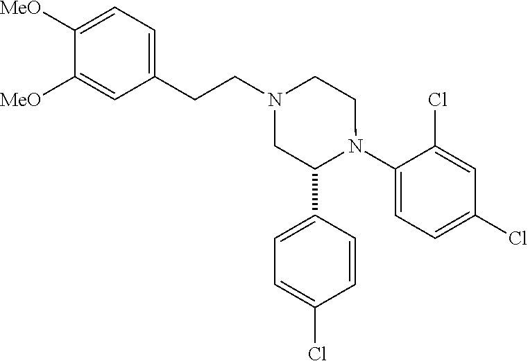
C1(C2=CC=C(Cl)C=C2)N(C2=CC=C(Cl)C=C2Cl)CCN(CCC2=CC=C([MeO])C([MeO])=C2)C1
